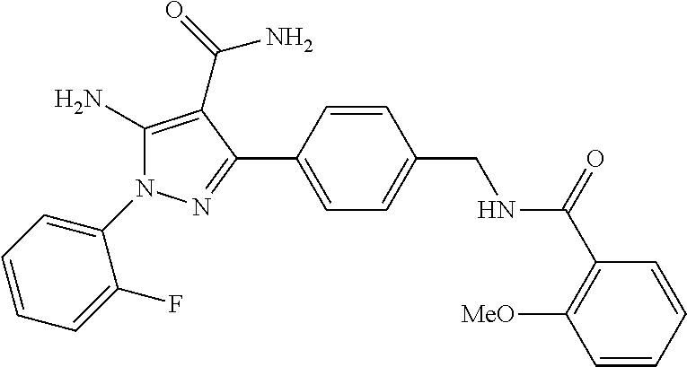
C1(N2C(N)=C(C(=O)N)C(C3=CC=C(CNC(C4=C([MeO])C=CC=C4)=O)C=C3)=N2)=CC=CC=C1F
